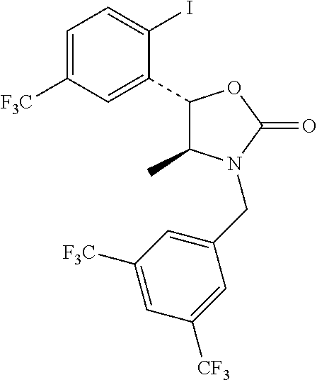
IC1=CC=C([F3C])C=C1C1C(C)N(CC2=CC([F3C])=CC([CF3])=C2)C(=O)O1
